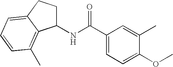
C1(NC(=O)C2=CC=C(OC)C(C)=C2)CCC2=CC=CC(C)=C12
